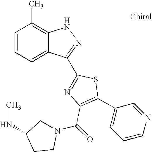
C1=CC=C2C(=C1C)NN=C2C1=NC(C(N2CC(NC)CC2)=O)=C(C2=CC=CN=C2)S1
